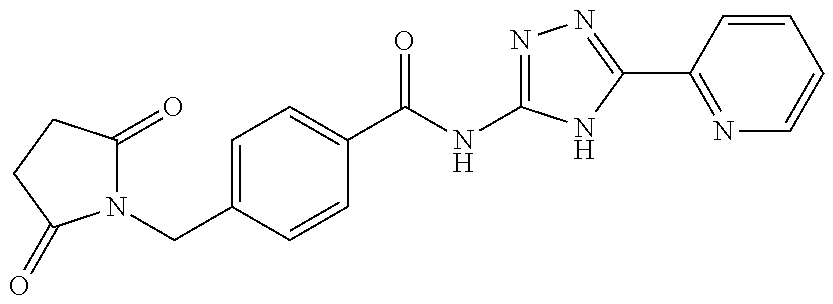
C1(C(=O)NC2=NN=C(C3=NC=CC=C3)N2)=CC=C(CN2C(=O)CCC2=O)C=C1
